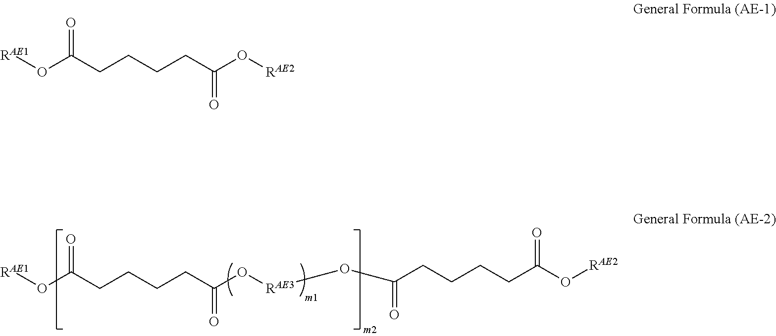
[RAE1]OC(CCCCC(O[RAE3]OC(CCCCC(O[RAE2])=O)=O)=O)=O.[RAE1]OC(CCCCC(O[RAE2])=O)=O
